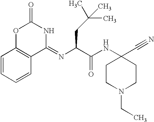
C1=CC=CC2=C1OC(=O)NC2=NC(CC(C)(C)C)C(NC1(C#N)CCN(CC)CC1)=O
